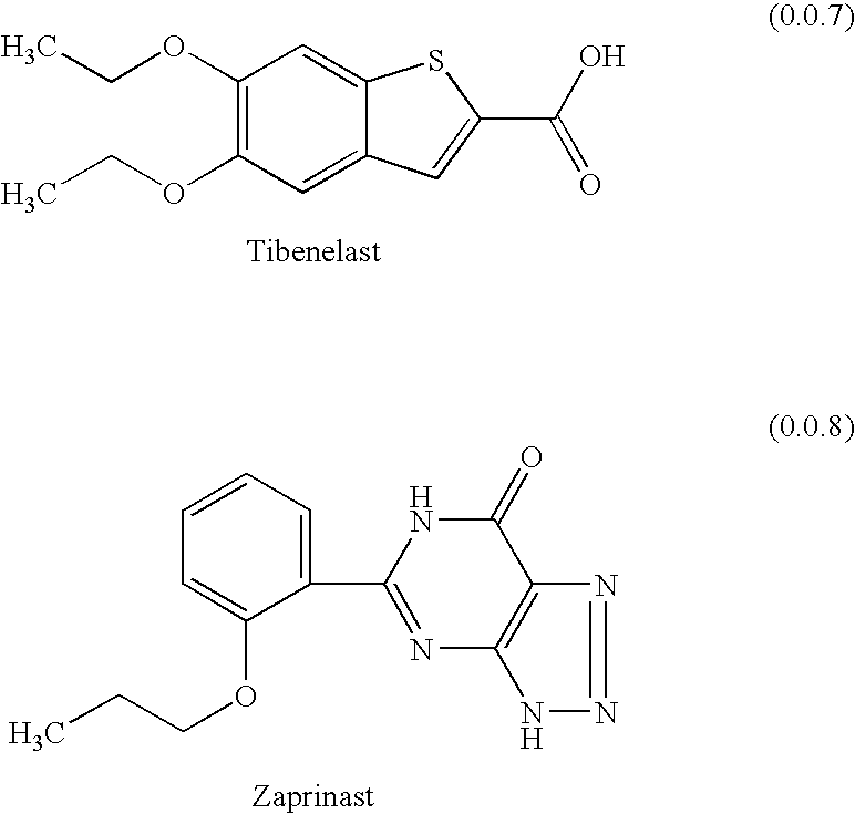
C1(OCC)=C(OCC)C=C2C(=C1)SC(C(O)=O)=C2.C1(C2=NC3=C(C(=O)N2)N=NN3)=CC=CC=C1OCCC
